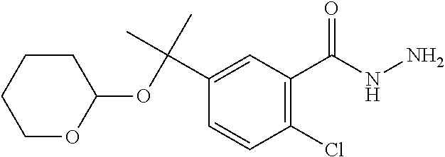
C1OC(OC(C)(C2=CC(C(NN)=O)=C(Cl)C=C2)C)CCC1
